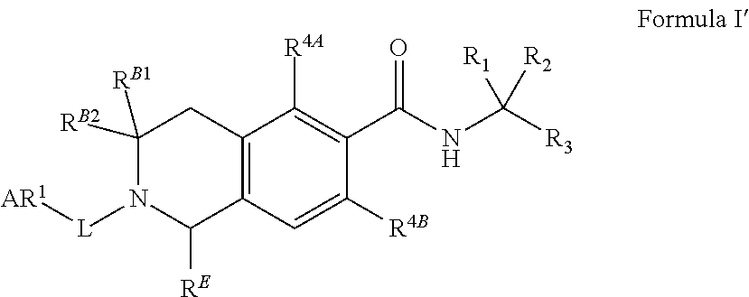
C1([RB1])([RB2])N([L][AR1])C([RE])C2=C(C1)C([R4A])=C(C(NC([R3])([R1])[R2])=O)C([R4B])=C2
